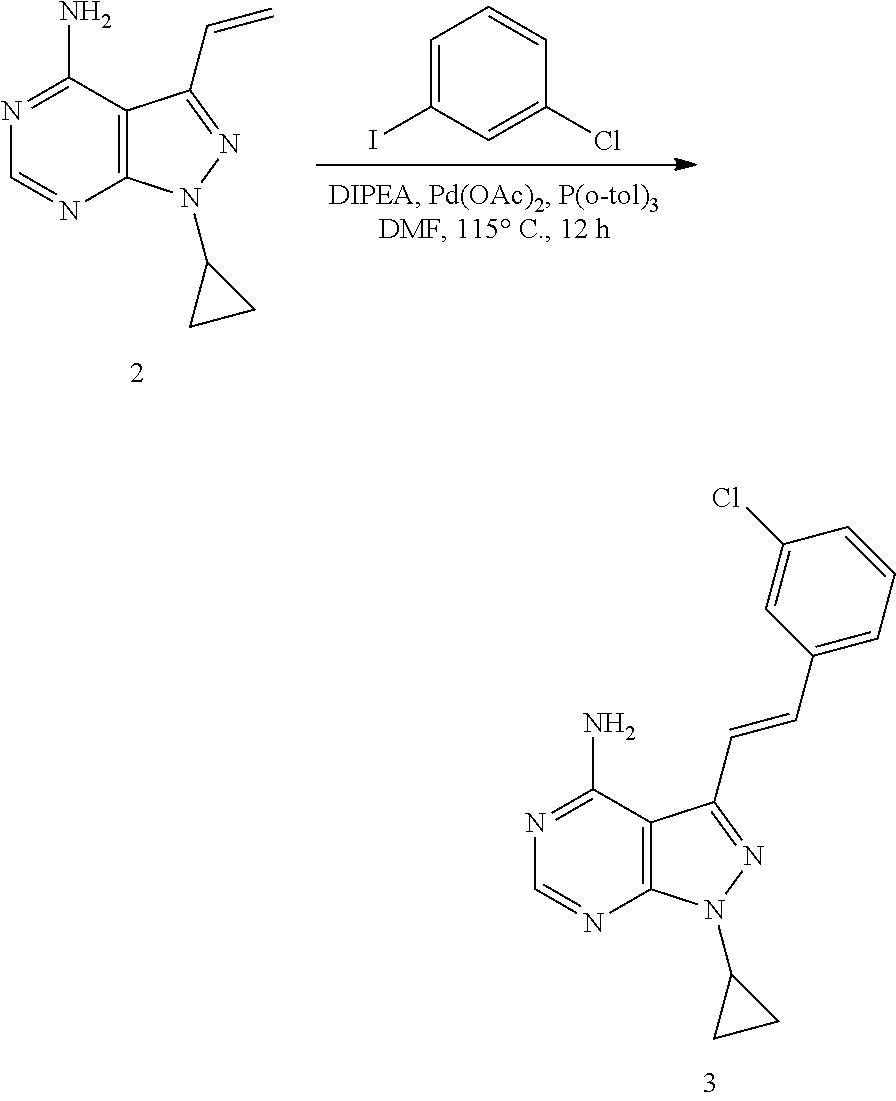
C12=C(N(C3CC3)N=C1C=CC1=CC=CC(Cl)=C1)N=CN=C2N.C1=C(I)C=C(Cl)C=C1.C12=C(N(C3CC3)N=C1C=C)N=CN=C2N
